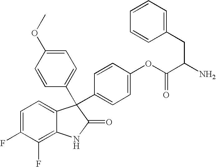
C1=C(F)C(F)=C2C(=C1)C(C1=CC=C(OC(C(N)CC3=CC=CC=C3)=O)C=C1)(C1=CC=C(OC)C=C1)C(=O)N2
